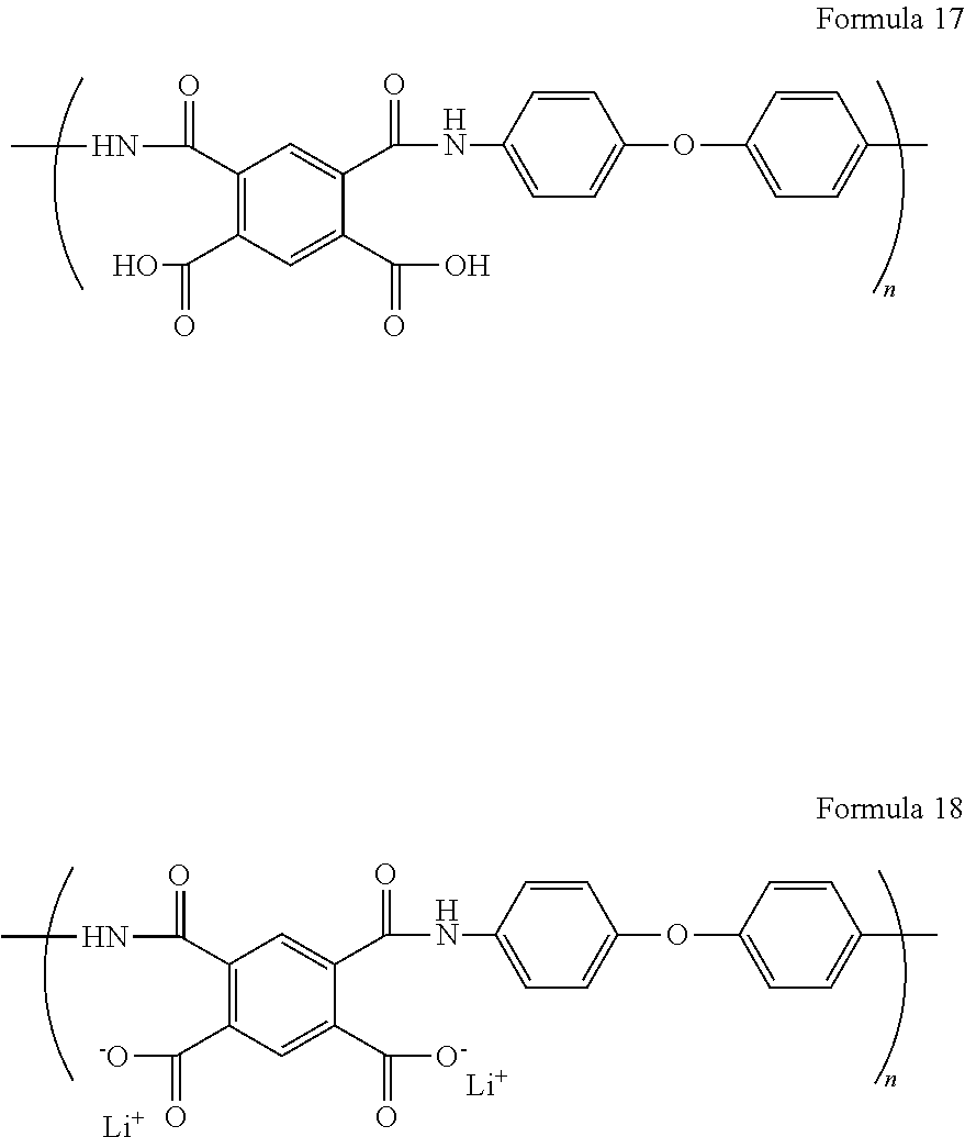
[Li].[Li].CNC(=O)C1=C(C([-O])=O)C=C(C(=O)[O-])C(C(=O)NC2=CC=C(OC3=CC=C(C)C=C3)C=C2)=C1.CNC(=O)C1=C(C(O)=O)C=C(C(=O)O)C(C(=O)NC2=CC=C(OC3=CC=C(C)C=C3)C=C2)=C1
